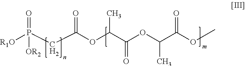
[R1O]P(CC(OC(C(OC(C(OC)=O)C)=O)C)=O)(=O)[OR2]
